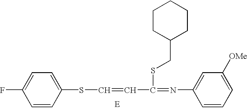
C1=CC(SC=CC(=NC2=CC([OMe])=CC=C2)SCC2CCCCC2)=CC=C1F
